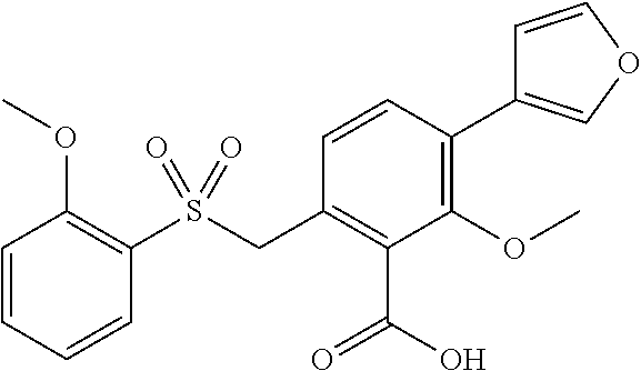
C1=CC=CC(S(CC2=C(C(=O)O)C(OC)=C(C3=COC=C3)C=C2)(=O)=O)=C1OC
